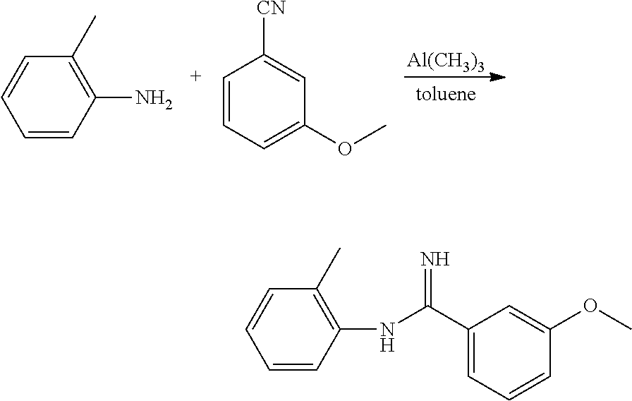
C1=CC(N)=C(C)C=C1.C1=CC=C(OC)C=C1[CN].[Al(CH3)3].C1=CC(NC(C2=CC=CC(OC)=C2)=N)=C(C)C=C1
